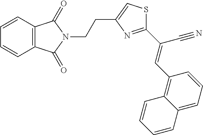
C12=C(C=CC=C1)C(=O)N(CCC1=CSC(C(=CC3=C4C(=CC=C3)C=CC=C4)C#N)=N1)C2=O
